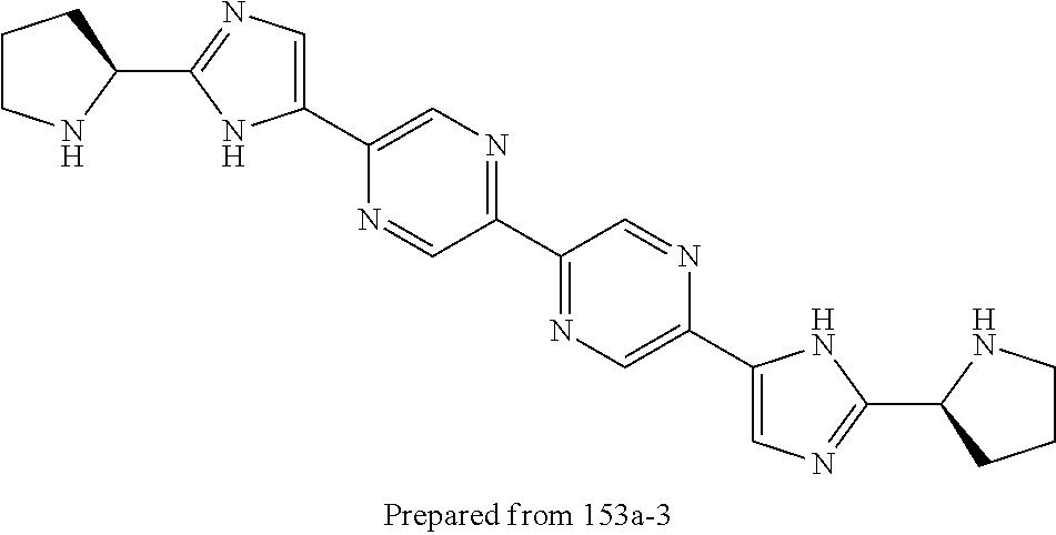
C1(C2=CN=C(C3=NC=C(C4=CN=C(C5NCCC5)N4)N=C3)C=N2)=CN=C(C2NCCC2)N1
